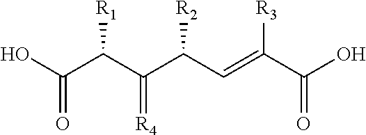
C(C(C(C(C=C(C(O)=O)[R3])[R2])=[R4])[R1])(O)=O
